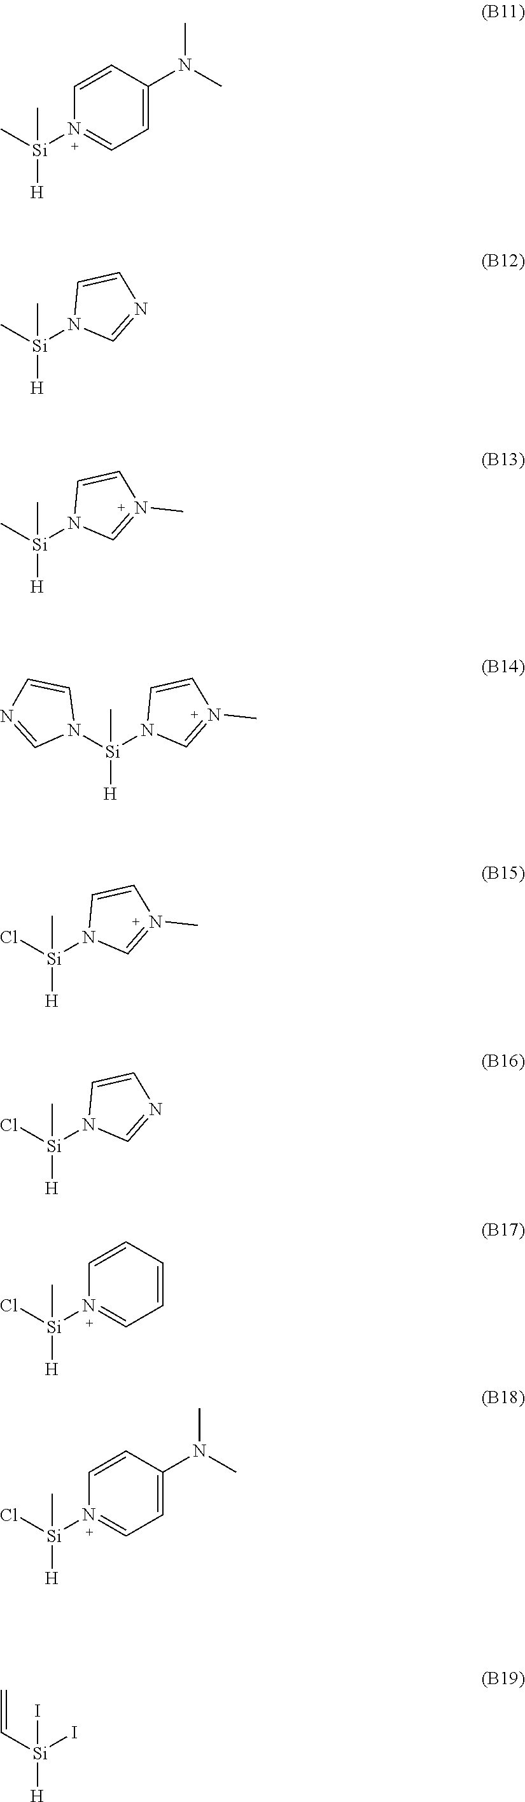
C[Si]([H])(C)N1=CC=C(N(C)C)C=C1.C[Si]([H])(C)N1C=NC=C1.C[Si]([H])(C)N1C=N(C)C=C1.C[Si]([H])(N1C=CN=C1)N1C=N(C)C=C1.C[Si]([H])(Cl)N1C=N(C)C=C1.C[Si]([H])(Cl)N1C=NC=C1.C[Si]([H])(Cl)N1=CC=CC=C1.C[Si]([H])(Cl)N1=CC=C(N(C)C)C=C1.C=C[Si](I)(I)[H]
